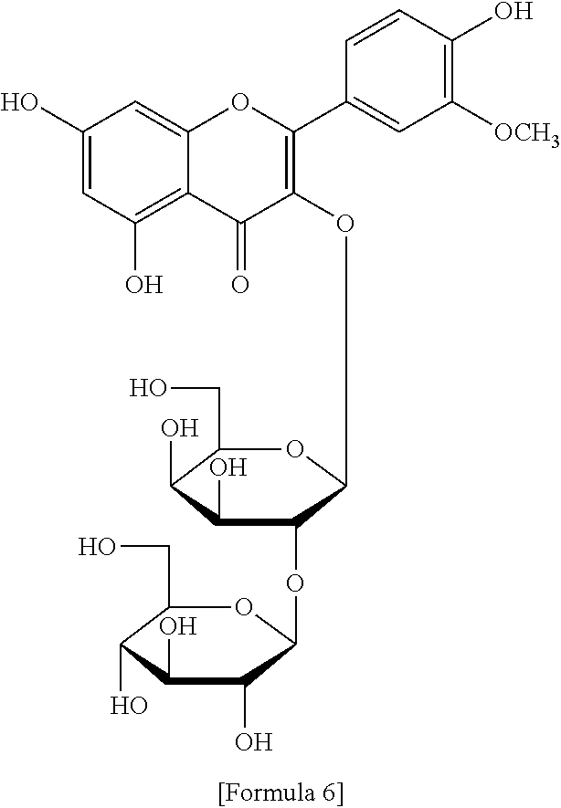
C1(O)=CC(O)=C2C(=C1)OC(C1=CC([OCH3])=C(O)C=C1)=C(OC1C(OC3C(O)C(O)C(O)C(CO)O3)C(O)C(O)C(CO)O1)C2=O
